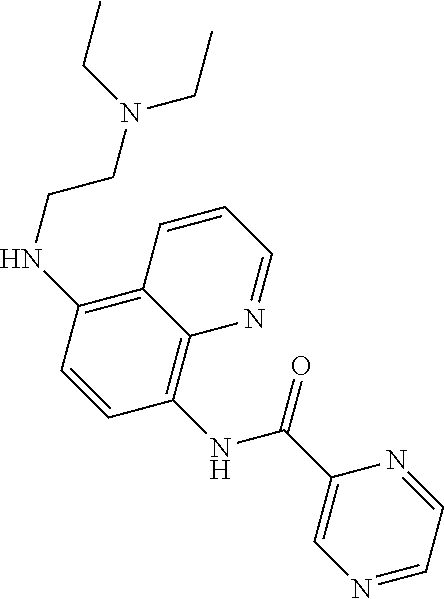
C12=C(NCCN(CC)CC)C=CC(NC(C3=CN=CC=N3)=O)=C1N=CC=C2
